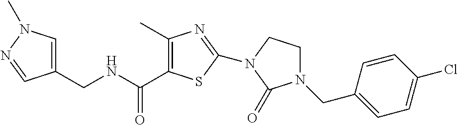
C1(CNC(=O)C2=C(C)N=C(N3CCN(CC4=CC=C(Cl)C=C4)C3=O)S2)=CN(C)N=C1
